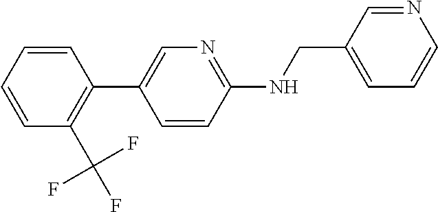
C1=CC=CC(C2=CN=C(NCC3=CC=CN=C3)C=C2)=C1C(F)(F)F
